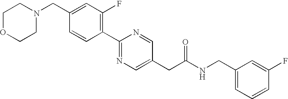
C1(CN2CCOCC2)=CC(F)=C(C2=NC=C(CC(NCC3=CC=CC(F)=C3)=O)C=N2)C=C1
